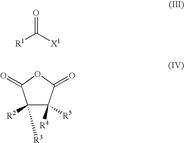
[R1]C([X1])=O.C1([R2])([R3])C([R4])([R5])C(=O)OC1=O
